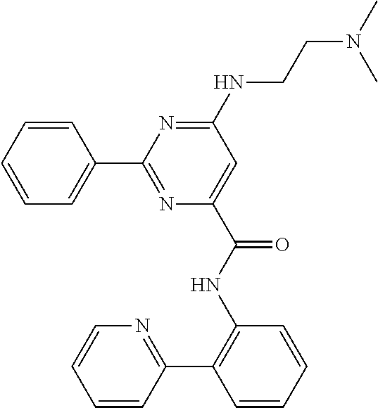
C1=CC(C2=NC(C(NC3=C(C4=NC=CC=C4)C=CC=C3)=O)=CC(NCCN(C)C)=N2)=CC=C1
